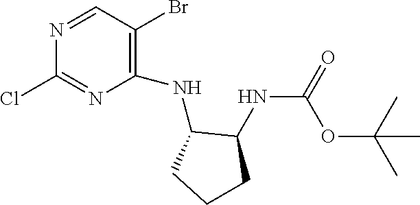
C(NC1C(NC2=C(Br)C=NC(Cl)=N2)CCC1)(=O)OC(C)(C)C
